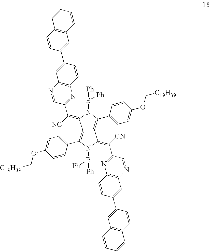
C12=C(C3=CC=C(OC[C19H39])C=C3)N(B([Ph])[Ph])C(=C([CN])C3=NC4=C(N=C3)C=C(C3=CC5=C(C=C3)C=CC=C5)C=C4)C1=C(C1=CC=C(OC[C19H39])C=C1)N(B([Ph])[Ph])C2=C([NC])C1=NC2=C(N=C1)C=C(C1=CC3=C(C=C1)C=CC=C3)C=C2
